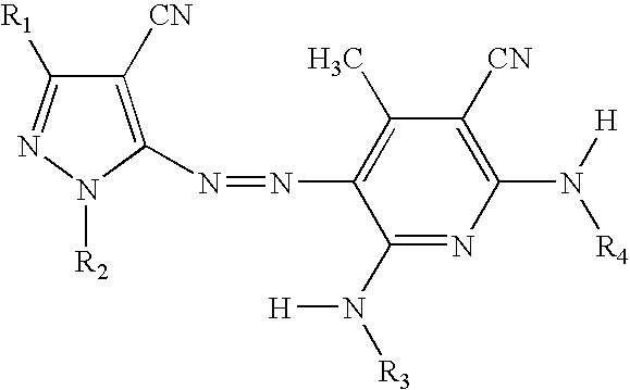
N1=C([R1])C([CN])=C(N=NC2=C(C)C([CN])=C(N([H])[R4])N=C2N([R3])[H])N1[R2]
